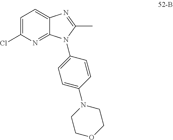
C1=C(Cl)N=C2C(=C1)N=C(C)N2C1=CC=C(N2CCOCC2)C=C1
